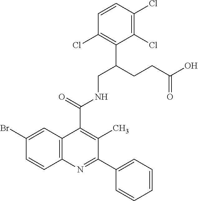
C12=C(N=C(C3=CC=CC=C3)C(C)=C1C(=O)NCC(CCC(O)=O)C1=C(Cl)C=CC(Cl)=C1Cl)C=CC(Br)=C2
